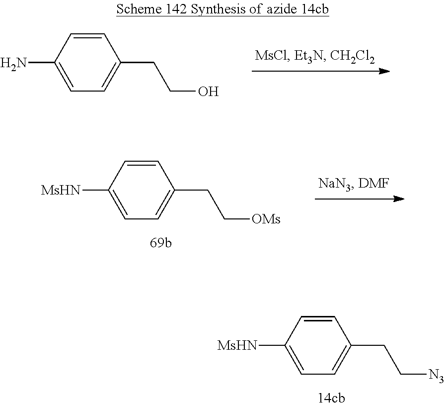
[MsHN]C1=CC=C(CC[N3])C=C1.NC1=CC=C(CCO)C=C1.[MsHN]C1=CC=C(CC[OMs])C=C1
